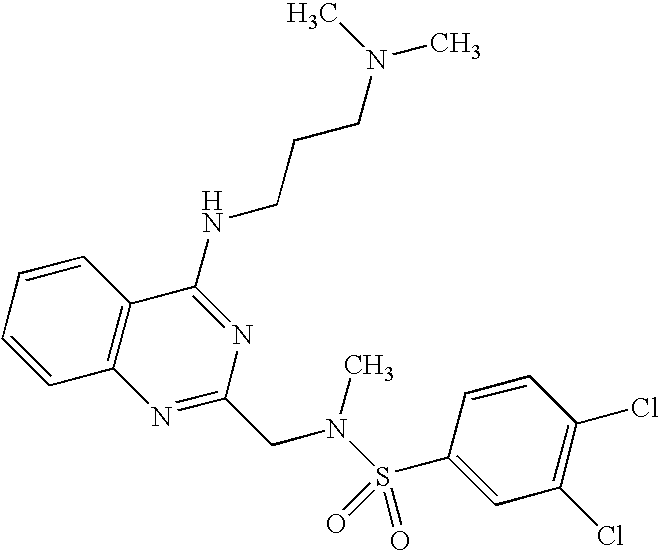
C1=CC=CC2=C1N=C(CN(S(=O)(=O)C1=CC(Cl)=C(Cl)C=C1)C)N=C2NCCCN(C)C
